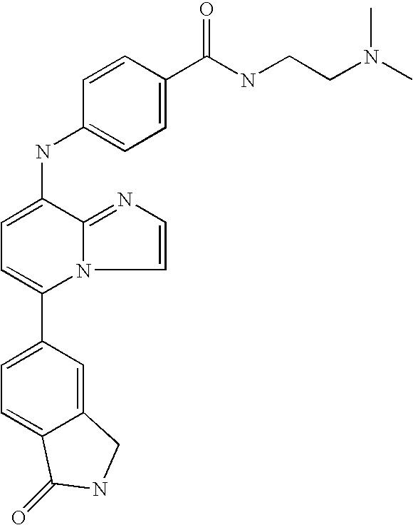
C1(C2=CC=C3C(=C2)CNC3=O)=CC=C(NC2=CC=C(C(NCCN(C)C)=O)C=C2)C2=NC=CN12
